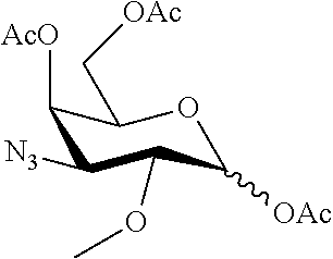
O(C1C([OAc])OC(C[OAc])C([AcO])C1[N3])C
